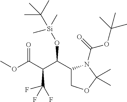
C1(C(C(C(OC)=O)C(F)(F)F)O[Si](C)(C(C)(C)C)C)COC(C)(C)N1C(=O)OC(C)(C)C
